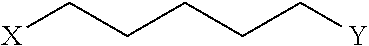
[X]CCCCC[Y]
